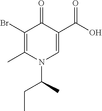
C1(Br)=C(C)N(C(C)CC)C=C(C(O)=O)C1=O
